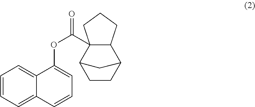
C1=CC=C2C(=C1)C(OC(=O)C13C4CCC(C1CCC3)C4)=CC=C2
